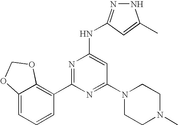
N1N=C(NC2=CC(N3CCN(C)CC3)=NC(C3=C4C(=CC=C3)OCO4)=N2)C=C1C
